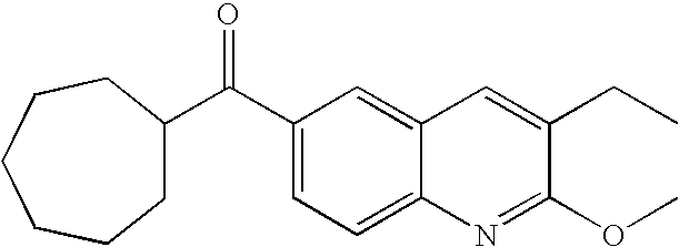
C1(C(C2=CC=C3C(=C2)C=C(CC)C(OC)=N3)=O)CCCCCC1
